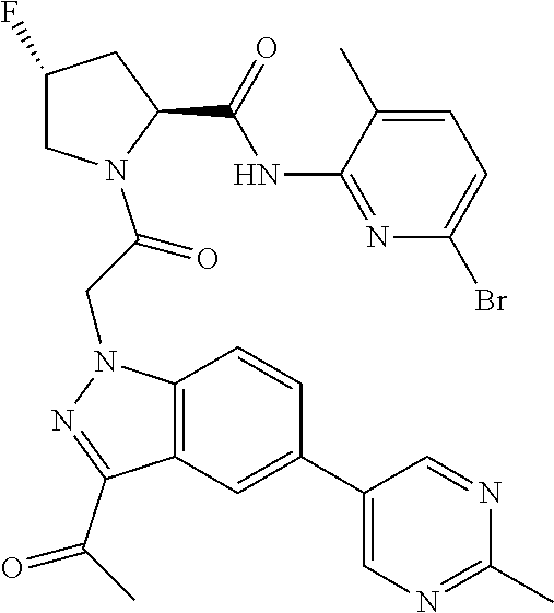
C1(F)CN(C(=O)CN2C3=C(C=C(C4=CN=C(C)N=C4)C=C3)C(C(=O)C)=N2)C(C(=O)NC2=NC(Br)=CC=C2C)C1
